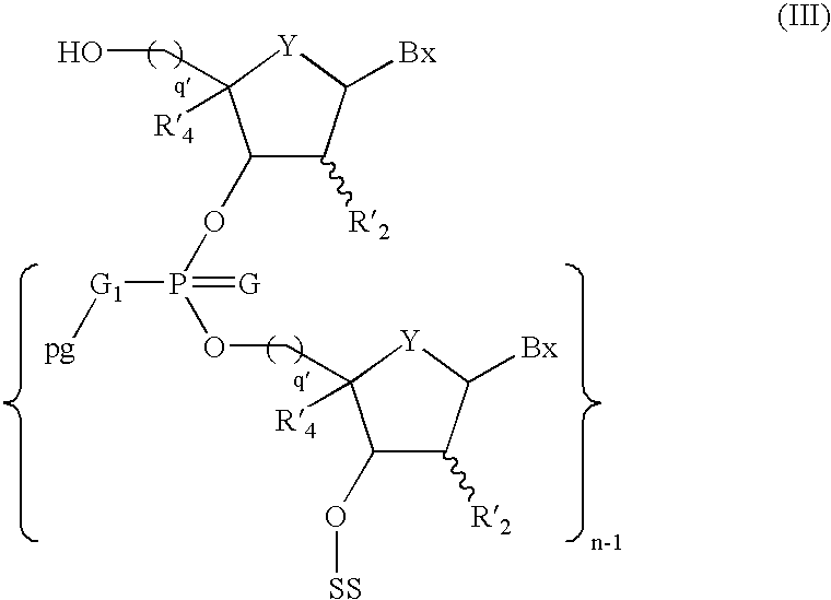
C1([R2])C(OP(OCC2([R4])C(O[SS])C([R2])C([Bx])[Y]2)([G1][pg])=[G])C(CO)([R4])[Y]C1[Bx]
